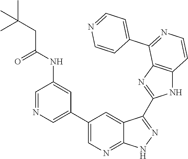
C1=NC=C(C2=CN=C3C(=C2)C(C2=NC4=C(N2)C=CN=C4C2=CC=NC=C2)=NN3)C=C1NC(CC(C)(C)C)=O
